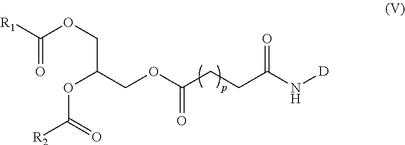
[R1]C(OCC(OC([R2])=O)COC(CCC(N[D])=O)=O)=O
